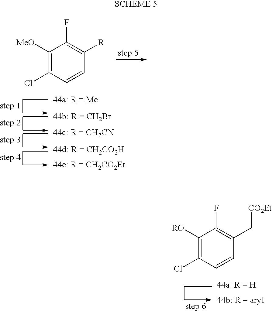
C1([RO])=C(Cl)C=CC(C[CO2Et])=C1F.C1([MeO])=C(Cl)C=CC([R])=C1F
